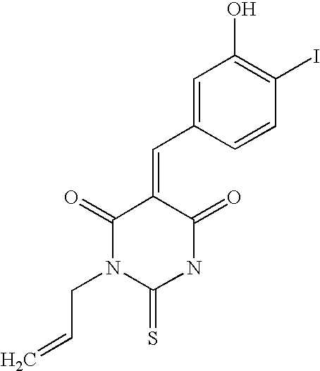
C1=C(C=C2C(=O)N(CC=C)C(=S)NC2=O)C=CC(I)=C1O
